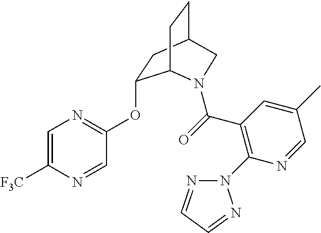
C1=C([F3C])N=CC(OC2CC3CCC2N(C(=O)C2=C(N4N=CC=N4)N=CC(C)=C2)C3)=N1
